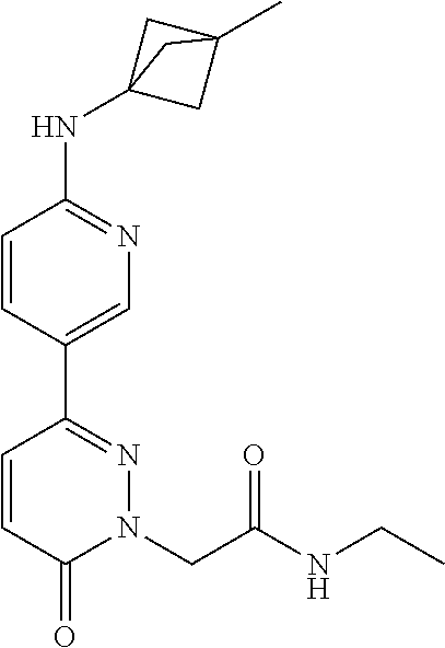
N(C1=NC=C(C2=NN(CC(=O)NCC)C(=O)C=C2)C=C1)C12CC(C)(C1)C2
